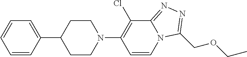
C1=CC(C2CCN(C3=C(Cl)C4=NN=C(COCC)N4C=C3)CC2)=CC=C1
